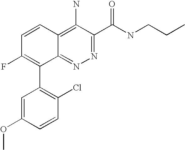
C1=CC(OC)=CC(C2=C(F)C=CC3=C(N)C(C(NCCC)=O)=NN=C23)=C1Cl
